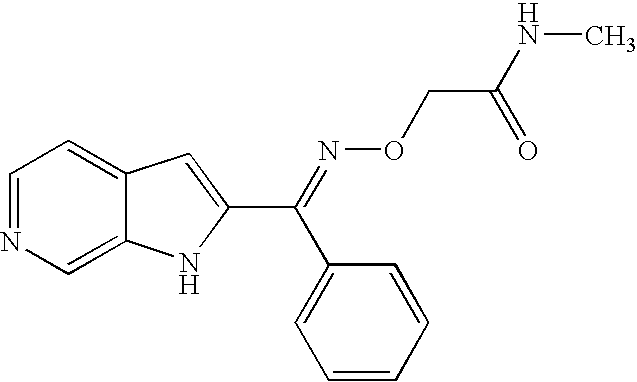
C1=NC=C2C(=C1)C=C(C(C1=CC=CC=C1)=NOCC(=O)NC)N2
